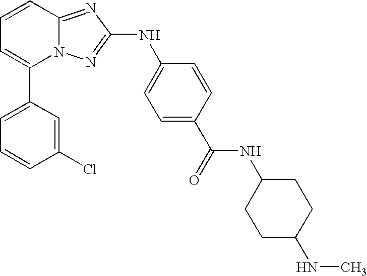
C1(C2=CC=CC3=NC(NC4=CC=C(C(NC5CCC(NC)CC5)=O)C=C4)=NN23)=CC=CC(Cl)=C1
